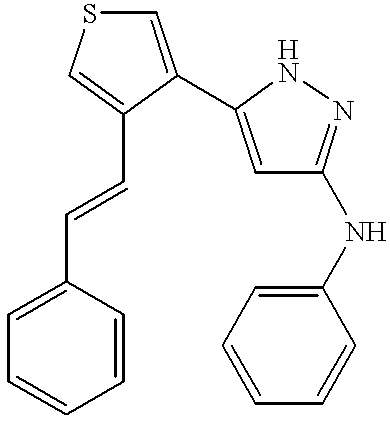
C1=C(C2=CC(NC3=CC=CC=C3)=NN2)C(C=CC2=CC=CC=C2)=CS1
